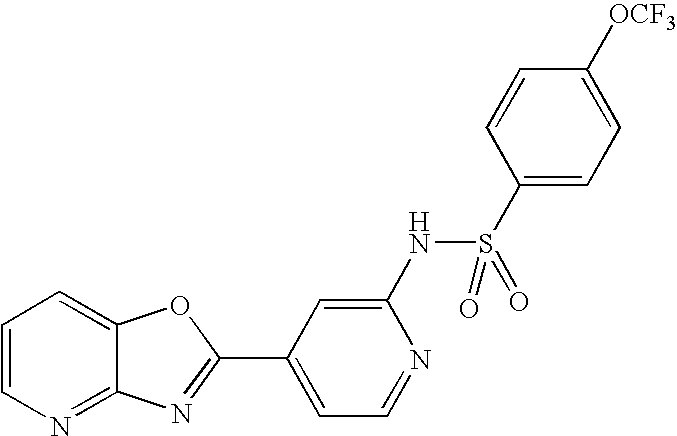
C12=NC=CC=C1OC(C1=CC=NC(NS(C3=CC=C([OCF3])C=C3)(=O)=O)=C1)=N2
